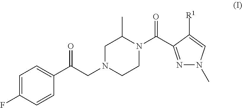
C1=C(F)C=CC(C(=O)CN2CCN(C(C3=NN(C)C=C3[R1])=O)C(C)C2)=C1
